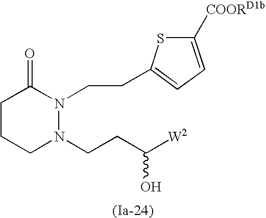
C1CCN(CCC([W2])O)N(CCC2=CC=C([COORD1b])S2)C1=O
